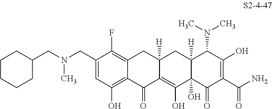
C1(CN(CC2CCCCC2)C)=CC(O)=C2C(=C1F)CC1([H])C(=C(O)C3(O)C([H])(C1)C(N(C)C)C(O)=C(C(N)=O)C3=O)C2=O
